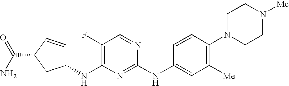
C1(NC2=C(F)C=NC(NC3=CC([Me])=C(N4CCN([Me])CC4)C=C3)=N2)C=CC(C(N)=O)C1
